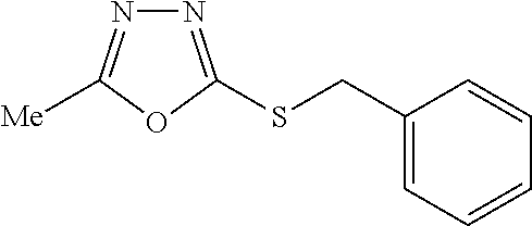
[Me]C1=NN=C(SCC2=CC=CC=C2)O1
